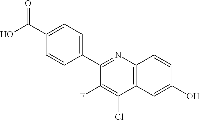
C12=C(C=C(O)C=C1)C(Cl)=C(F)C(C1=CC=C(C(O)=O)C=C1)=N2
